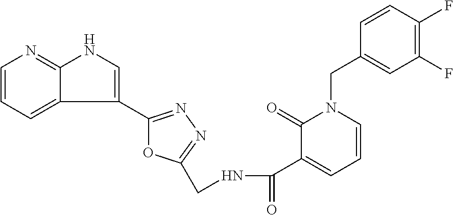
C1=CC(F)=C(F)C=C1CN1C(=O)C(C(=O)NCC2=NN=C(C3=CNC4=NC=CC=C34)O2)=CC=C1
